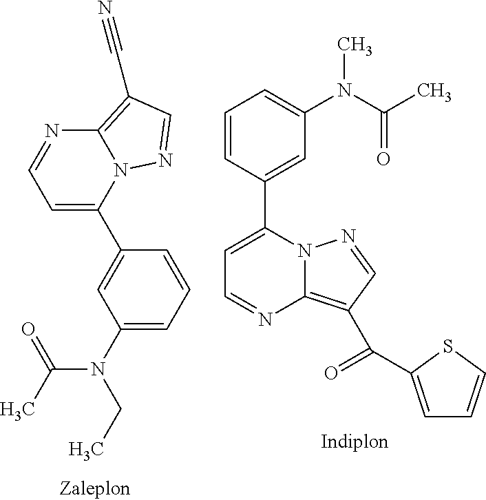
C1=C(C2=CC(N(CC)C(C)=O)=CC=C2)N2C(=C(C#N)C=N2)N=C1.C1=C(C2=CC(N(C(C)=O)C)=CC=C2)N2C(=C(C(=O)C3=CC=CS3)C=N2)N=C1
